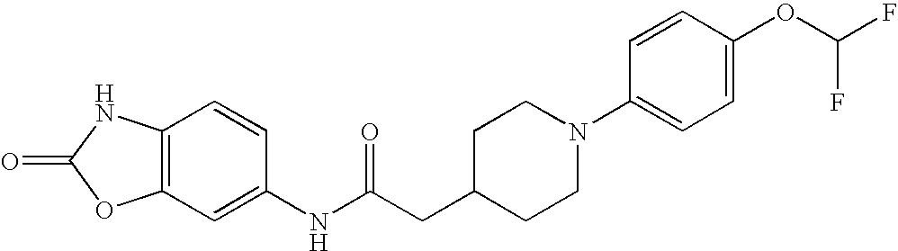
O=C1OC2=C(N1)C=CC(NC(CC1CCN(C3=CC=C(OC(F)F)C=C3)CC1)=O)=C2
